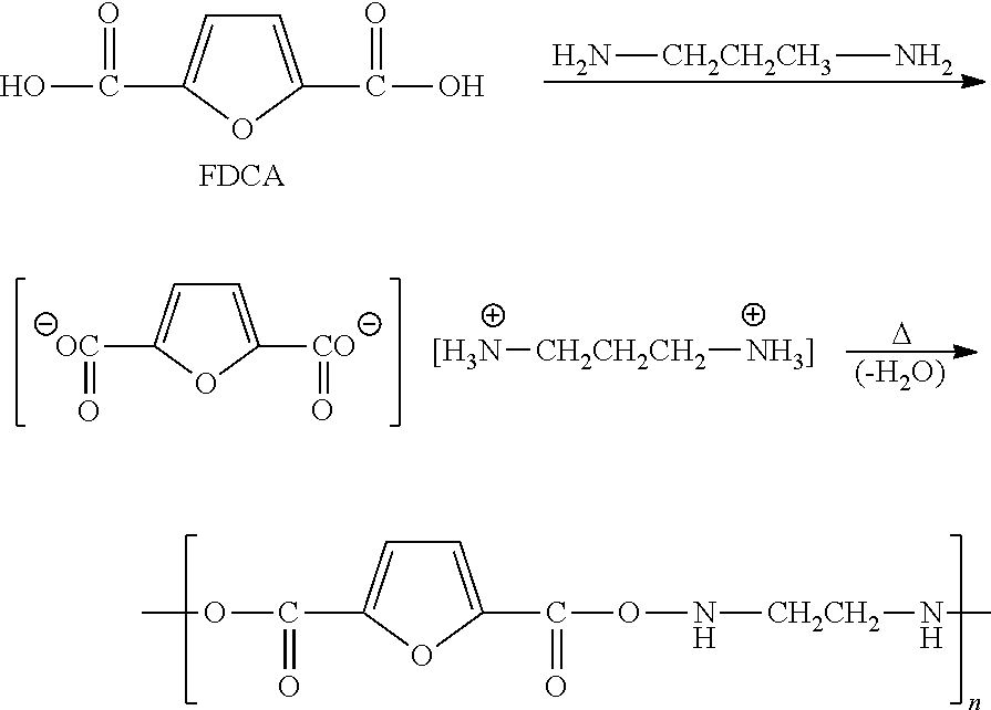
C1=C(C(O)=O)OC(C(O)=O)=C1.N[CH2CH2CH3]N.C1=C(C(=O)ON[CH2CH2]NC)OC(C(OC)=O)=C1.C1=C([CO]=O)OC([OC]=O)=C1.[[H3N][CH2CH2CH2][NH3]].[D].[(-H2O)]
